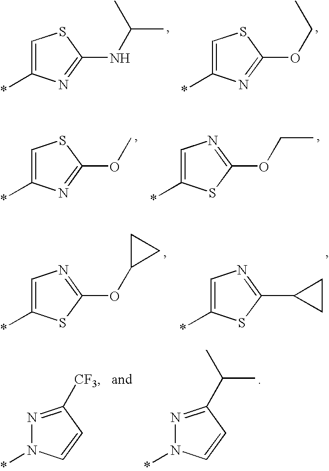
C1=C(*)N=C(NC(C)C)S1.C1=C(*)N=C(OCC)S1.C1=C(*)N=C(OC)S1.C1=C(*)SC(OCC)=N1.C1=C(*)SC(OC2CC2)=N1.C1=C(*)SC(C2CC2)=N1.N1=C([CF3])C=CN1*.N1=C(C(C)C)C=CN1*
